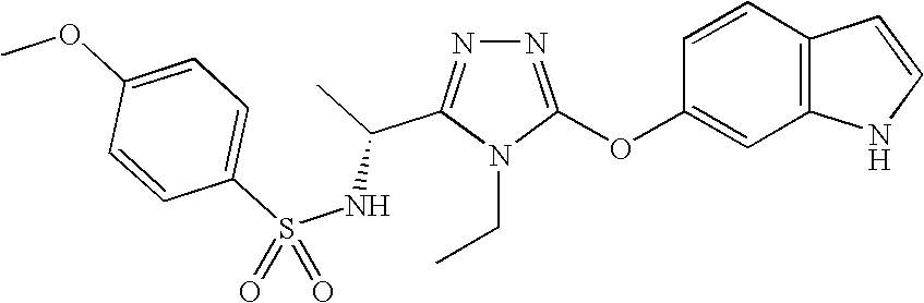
N1=C(OC2=CC3=C(C=C2)C=CN3)N(CC)C(C(NS(C2=CC=C(OC)C=C2)(=O)=O)C)=N1
